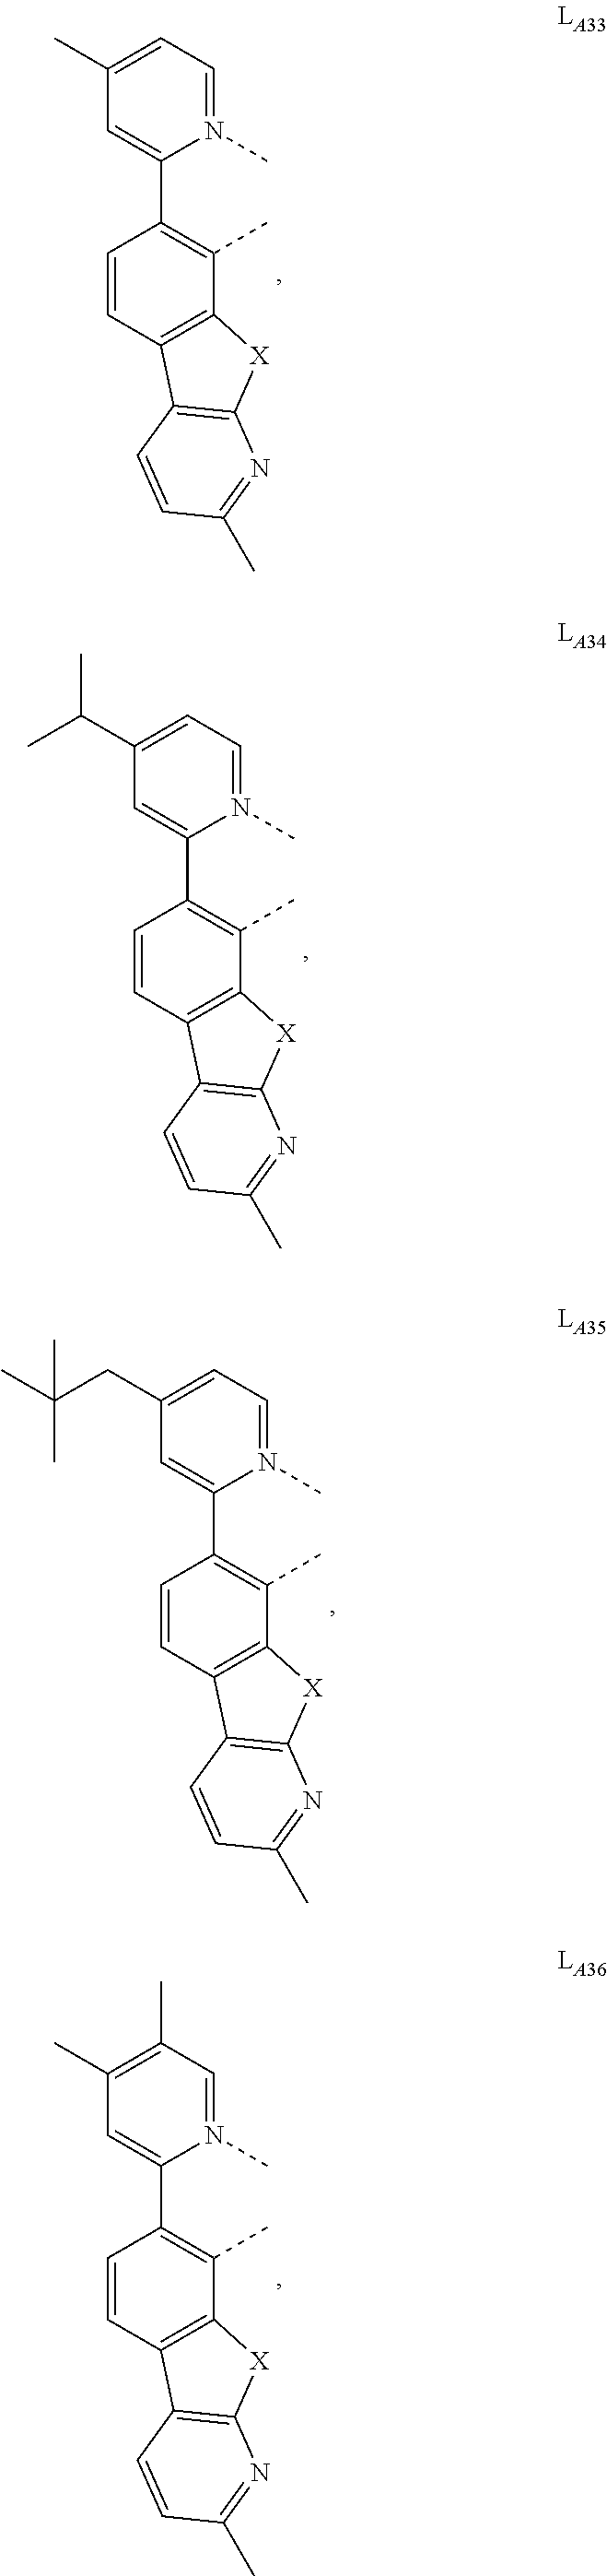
C1=C(C)C=C(C2=C(C)C3=C(C=C2)C2=C([X]3)N=C(C)C=C2)N(C)=C1.C1=C(C(C)C)C=C(C2=C(C)C3=C(C=C2)C2=C([X]3)N=C(C)C=C2)N(C)=C1.C1=C(CC(C)(C)C)C=C(C2=C(C)C3=C(C=C2)C2=C([X]3)N=C(C)C=C2)N(C)=C1.C1(C)=C(C)C=C(C2=C(C)C3=C(C=C2)C2=C([X]3)N=C(C)C=C2)N(C)=C1
